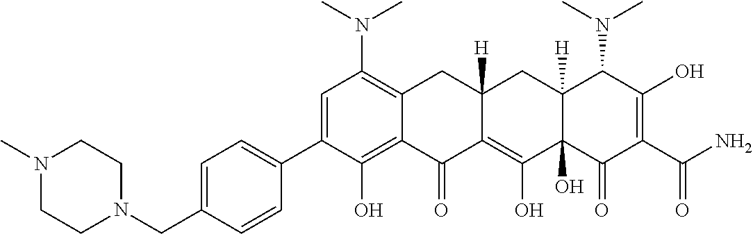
C1=C(C2=CC=C(CN3CCN(C)CC3)C=C2)C(O)=C2C(=C1N(C)C)CC1([H])C(=C(O)C3(O)C([H])(C1)C(N(C)C)C(O)=C(C(N)=O)C3=O)C2=O
